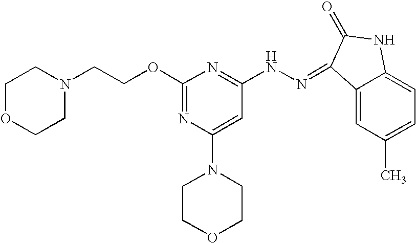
C12=CC(C)=CC=C1NC(=O)C2=NNC1=NC(OCCN2CCOCC2)=NC(N2CCOCC2)=C1
